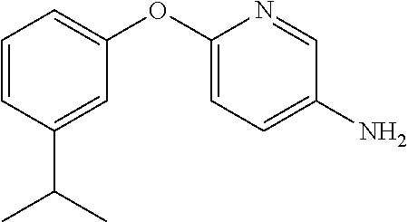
C1=CC(C(C)C)=CC(OC2=CC=C(N)C=N2)=C1
